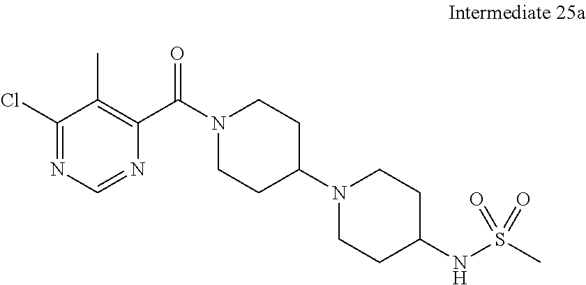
N1(C(C2=C(C)C(Cl)=NC=N2)=O)CCC(N2CCC(NS(C)(=O)=O)CC2)CC1
